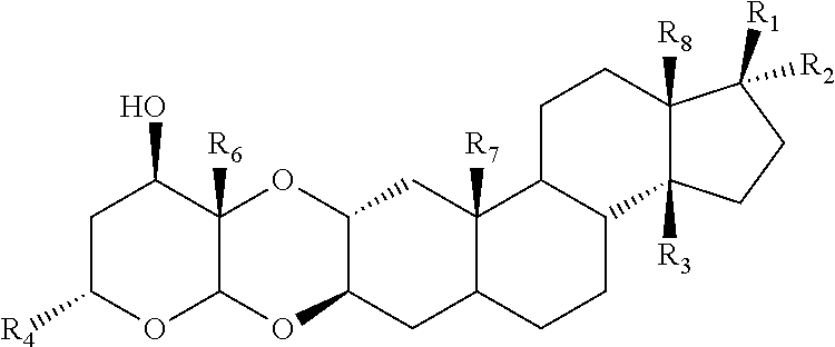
C1C([R4])OC2C([R6])(C1O)OC1C(O2)CC2C([R7])(C1)C1C(CC2)C2([R3])C([R8])(CC1)C([R2])([R1])CC2
